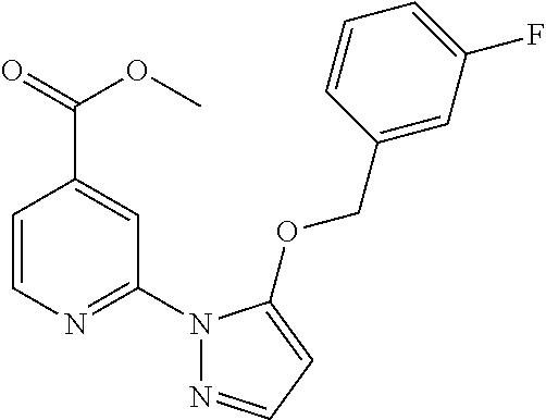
C1=CN=C(N2N=CC=C2OCC2=CC(F)=CC=C2)C=C1C(=O)OC
